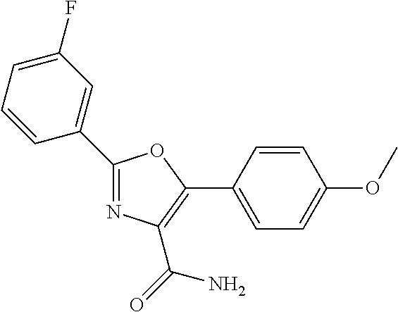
N1=C(C2=CC(F)=CC=C2)OC(C2=CC=C(OC)C=C2)=C1C(=O)N
